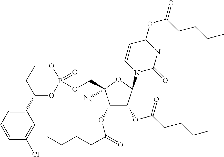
C1(OC(=O)CCCC)C(OC(CCCC)=O)C(N2C=CC(OC(CCCC)=O)NC2=O)OC1(COP1(=O)OCCC(C2=CC=CC(Cl)=C2)O1)[N3]
